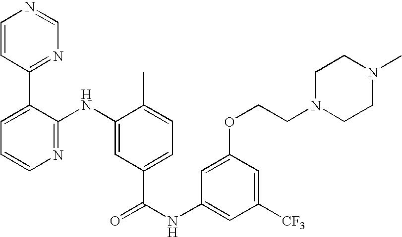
C1=CC(C2=CC=CN=C2NC2=CC(C(NC3=CC([CF3])=CC(OCCN4CCN(C)CC4)=C3)=O)=CC=C2C)=NC=N1
